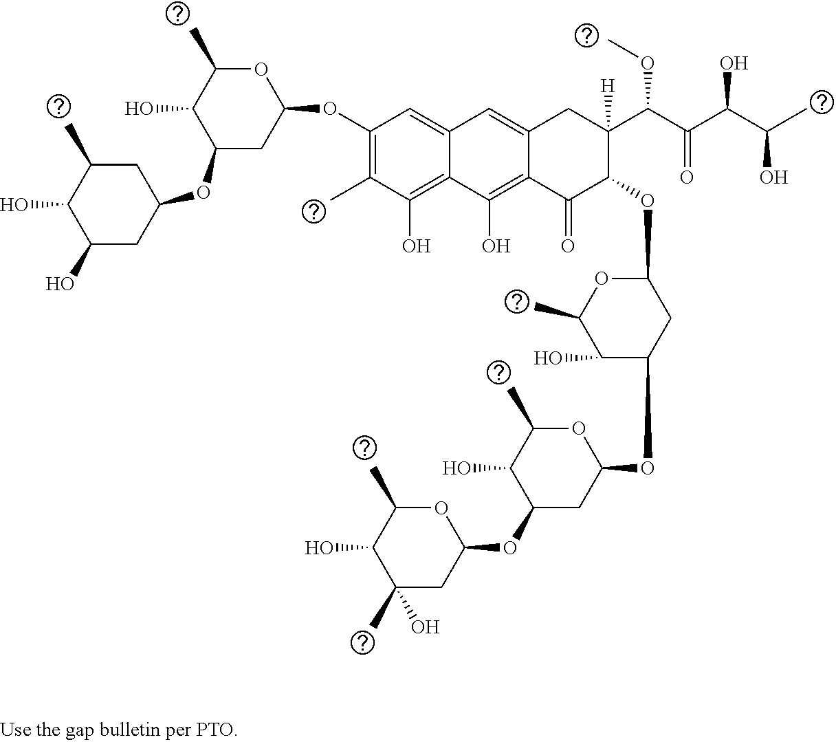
C1(OC2OC(C)C(O)C(OC3CC(C)C(O)C(O)C3)C2)=C(C)C(O)=C2C(=C1)C=C1C(=C2O)C(=O)C(OC2OC(C)C(O)C(OC3OC(C)C(O)C(OC4OC(C)C(O)C(O)(C)C4)C3)C2)C(C(C(C(C(C)O)O)=O)OC)([H])C1
